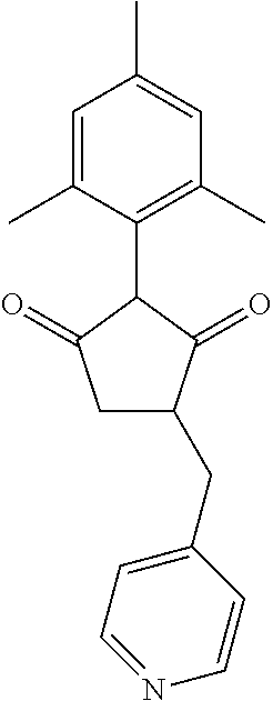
C1=C(C)C(C2C(=O)CC(CC3=CC=NC=C3)C2=O)=C(C)C=C1C
